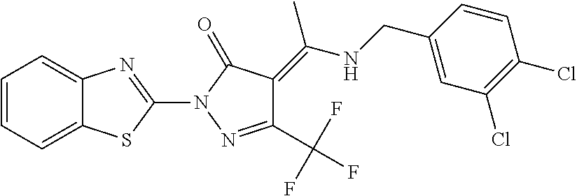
C1=CC=C2C(=C1)N=C(N1N=C(C(F)(F)F)C(=C(NCC3=CC(Cl)=C(Cl)C=C3)C)C1=O)S2
